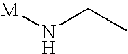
N(CC)[M]
